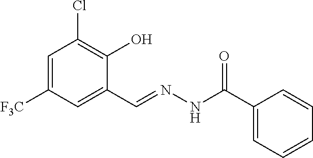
C1=C([F3C])C=C(C=NNC(=O)C2=CC=CC=C2)C(O)=C1Cl
